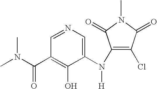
C1=NC=C(N(C2=C(Cl)C(=O)N(C)C2=O)[H])C(O)=C1C(N(C)C)=O
